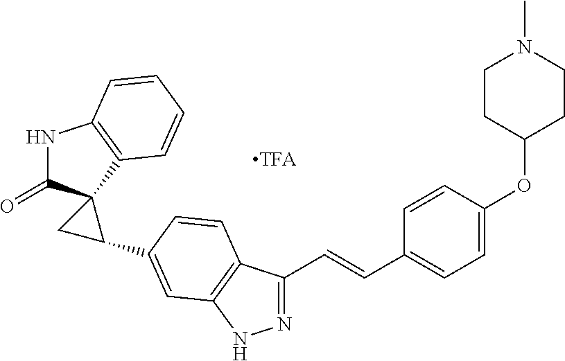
C(=CC1=CC=C(OC2CCN(C)CC2)C=C1)C1=NNC2=C1C=CC(C1CC13C(=O)NC1=C3C=CC=C1)=C2
